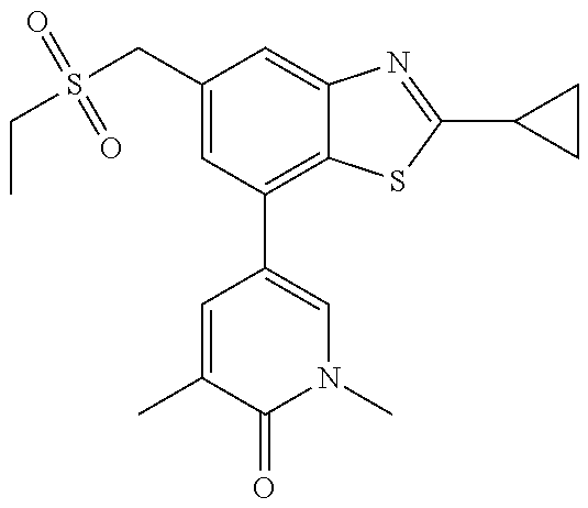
C(S(CC1=CC(C2=CN(C)C(=O)C(C)=C2)=C2C(=C1)N=C(C1CC1)S2)(=O)=O)C
